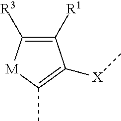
C1([R1])=C([R3])[M]C(C)=C1[X]C
